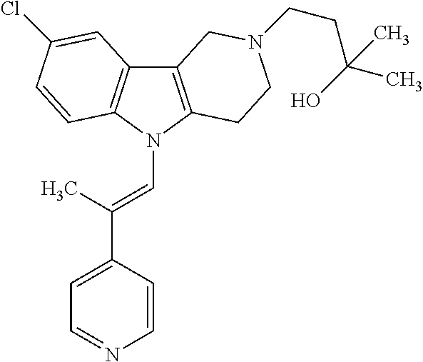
C12=C(N(C=C(C3=CC=NC=C3)C)C3=C1C=C(Cl)C=C3)CCN(CCC(C)(O)C)C2
